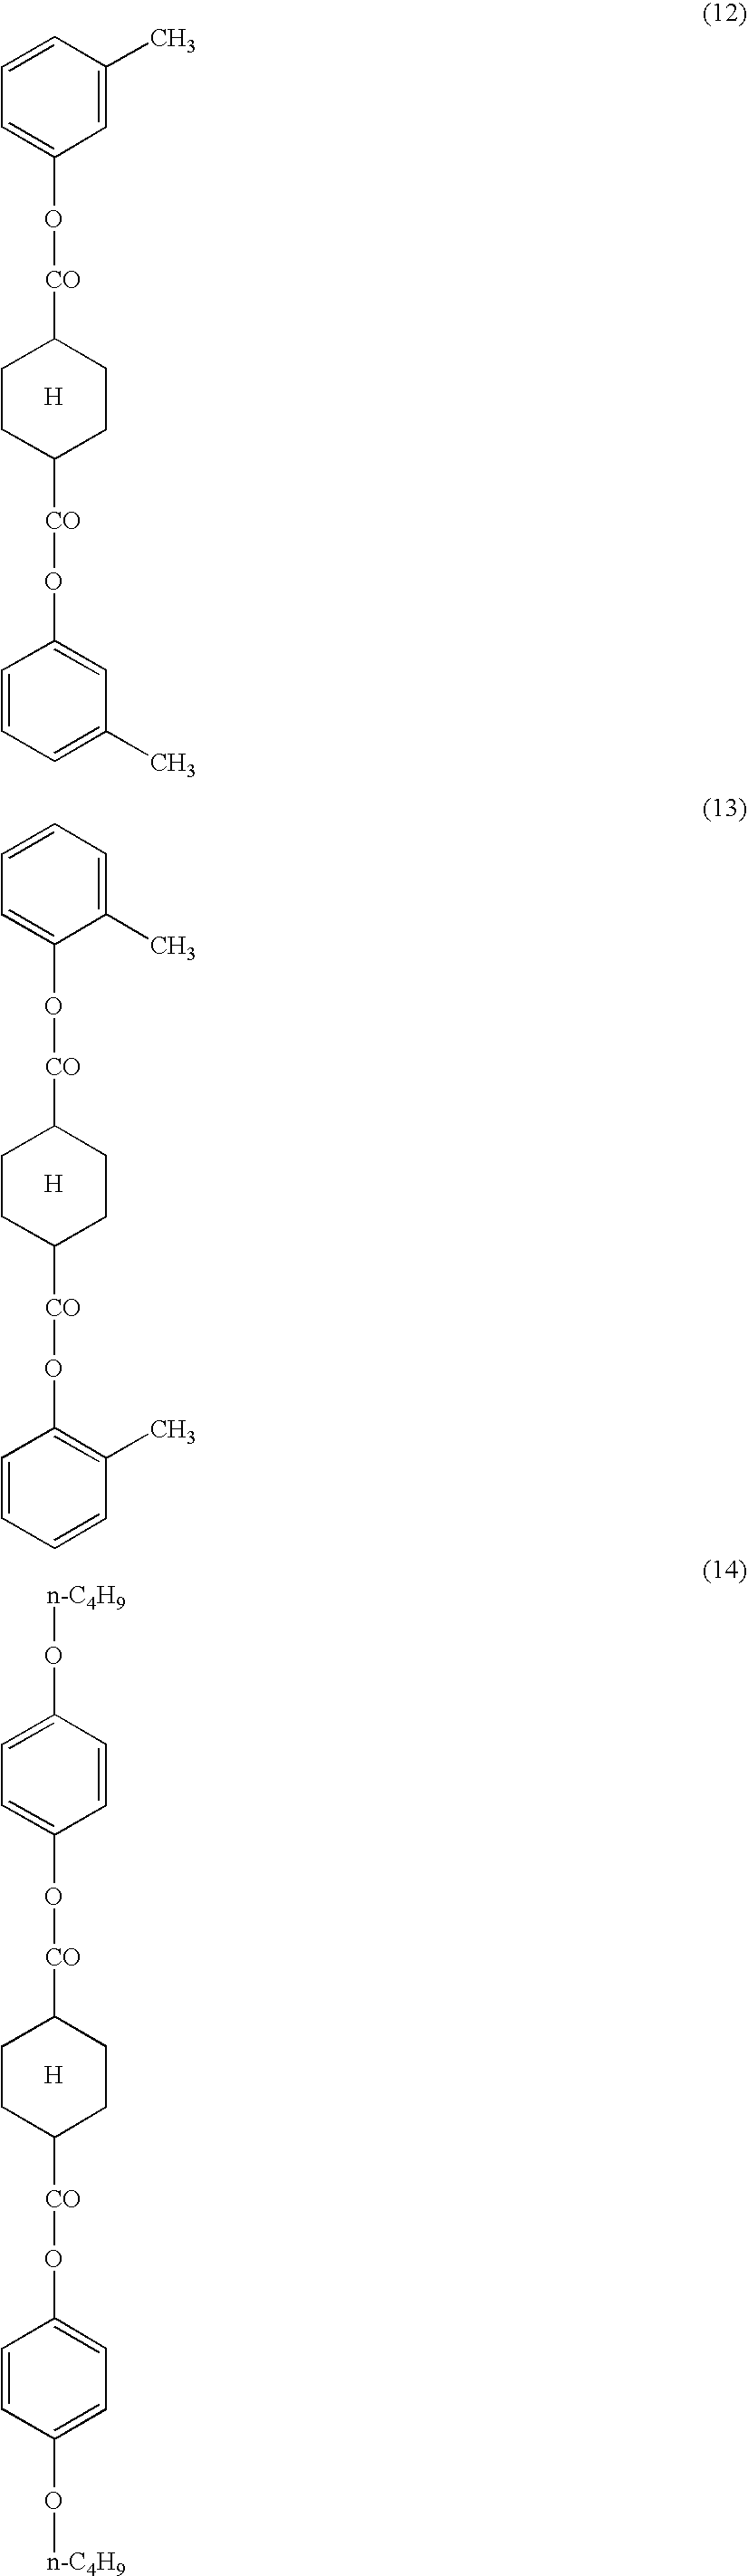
C1=C(C)C=CC=C1O[CO]C1CCC([CO]OC2=CC(C)=CC=C2)CC1.[H].C1(C)=CC=CC=C1O[CO]C1CCC([CO]OC2=C(C)C=CC=C2)CC1.[H].C1=CC(O[n-C4H9])=CC=C1O[CO]C1CCC([CO]OC2=CC=C(O[n-C4H9])C=C2)CC1.[H]
